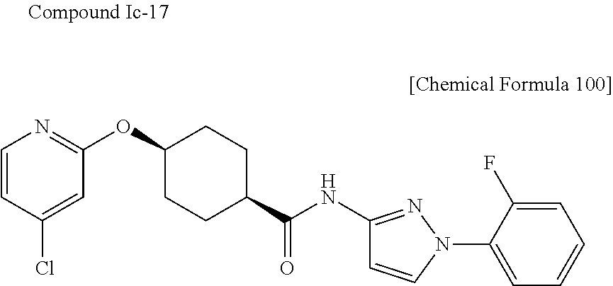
C1=CC(Cl)=CC(OC2CCC(C(NC3=NN(C4=CC=CC=C4F)C=C3)=O)CC2)=N1
